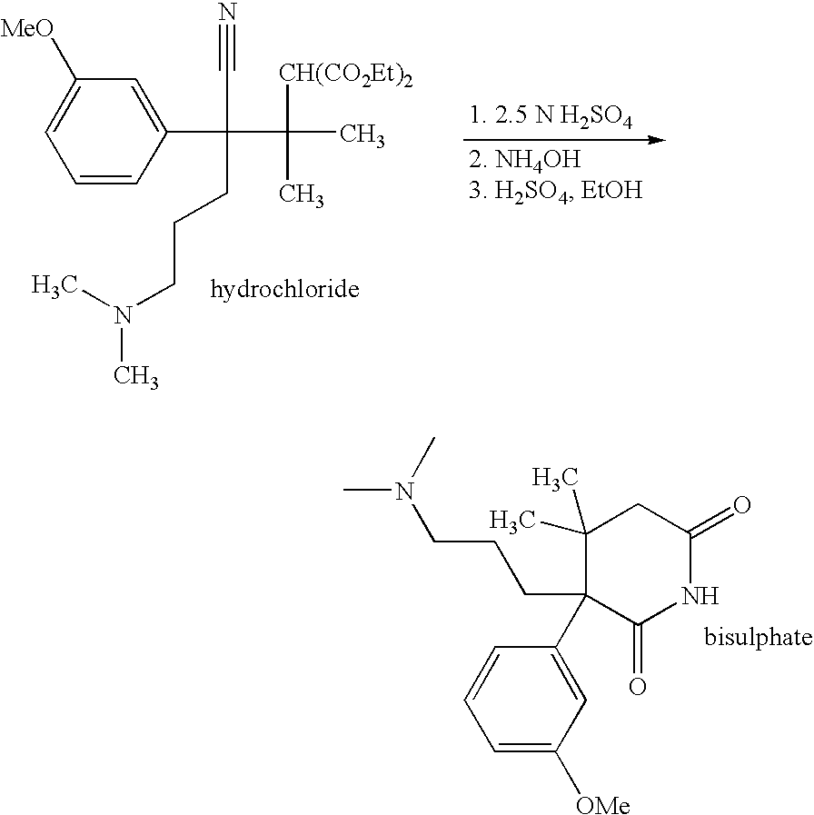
C1=C([MeO])C=C(C(C(C)([CH(CO2Et)2])C)(CCCN(C)C)C#N)C=C1.C1(C)(C)C(CCCN(C)C)(C2=CC([OMe])=CC=C2)C(=O)NC(=O)C1
